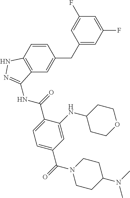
C12=C(C=C(CC3=CC(F)=CC(F)=C3)C=C1)C(NC(=O)C1=CC=C(C(=O)N3CCC(N(C)C)CC3)C=C1NC1CCOCC1)=NN2
